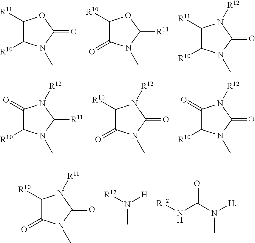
C1([R11])C([R10])N(C)C(=O)O1.C1([R10])C(=O)N(C)C([R11])O1.C1([R11])C([R10])N(C)C(=O)N1[R12].C1(=O)C([R10])N(C)C([R11])N1[R12].C1([R10])C(=O)N(C)C(=O)N1[R12].C1(=O)C([R10])N(C)C(=O)N1[R12].C1([R10])C(=O)N(C)C(=O)N1[R11].[R12]N([H])C.C(N([H])C)(N[R12])=O
